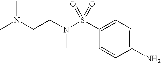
C1(N)=CC=C(S(N(CCN(C)C)C)(=O)=O)C=C1
